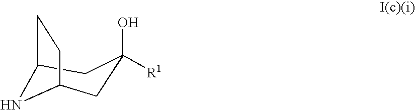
C1C(O)([R1])CC2NC1CC2
